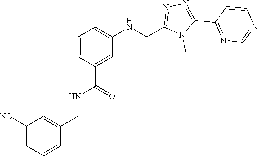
N1=C(C2=NN=C(CNC3=CC=CC(C(NCC4=CC([NC])=CC=C4)=O)=C3)N2C)C=CN=C1
